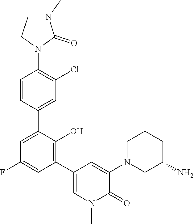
C1(F)=CC(C2=CN(C)C(=O)C(N3CC(N)CCC3)=C2)=C(O)C(C2=CC(Cl)=C(N3C(=O)N(C)CC3)C=C2)=C1
